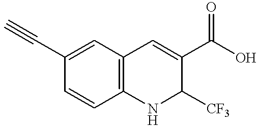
C1=CC2=C(C=C1C#C)C=C(C(O)=O)C([CF3])N2
